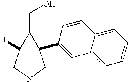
C12(C3=CC4=CC=CC=C4C=C3)C([H])(CNC1)C2CO
